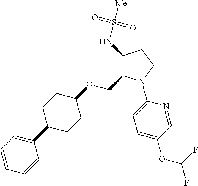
C1(NS([Me])(=O)=O)C(COC2CCC(C3=CC=CC=C3)CC2)N(C2=CC=C(OC(F)F)C=N2)CC1
